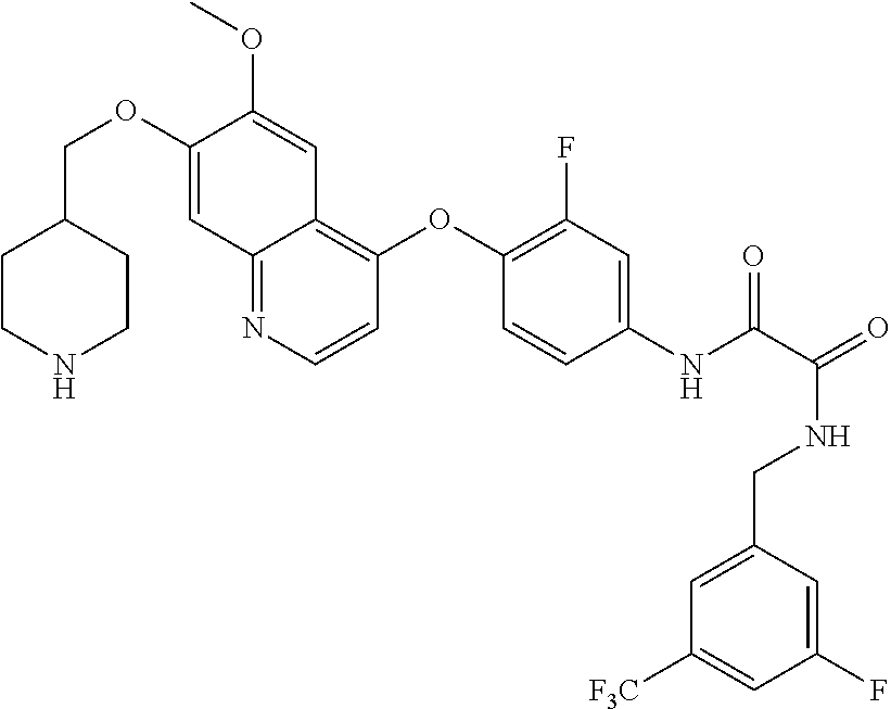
C1CNCCC1COC1=CC2=NC=CC(OC3=C(F)C=C(NC(C(=O)NCC4=CC([F3C])=CC(F)=C4)=O)C=C3)=C2C=C1OC
